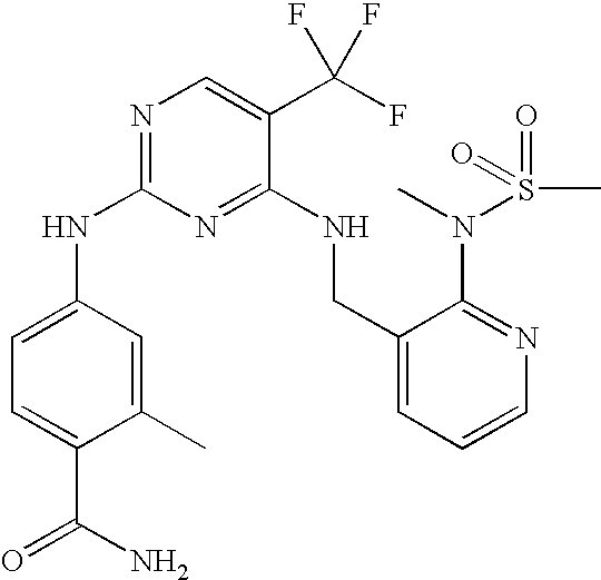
C1(NC2=NC=C(C(F)(F)F)C(NCC3=CC=CN=C3N(S(C)(=O)=O)C)=N2)=CC=C(C(N)=O)C(C)=C1
